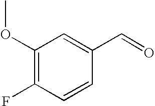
C1(OC)=C(F)C=CC(C=O)=C1
